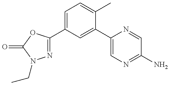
N1=C(C2=CC=C(C)C(C3=CN=C(N)C=N3)=C2)OC(=O)N1CC
